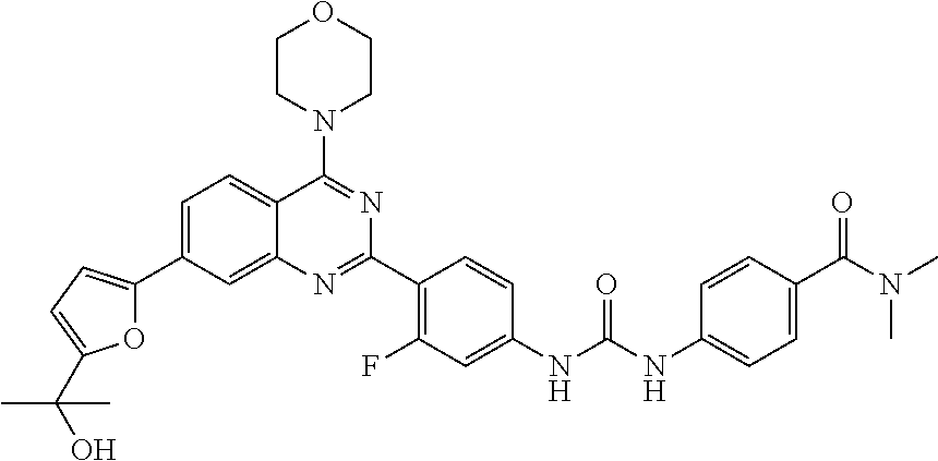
C1=C(C2=CC=C(C(C)(O)C)O2)C=C2C(=C1)C(N1CCOCC1)=NC(C1=C(F)C=C(NC(NC3=CC=C(C(N(C)C)=O)C=C3)=O)C=C1)=N2
